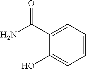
C1(C(=O)N)=CC=CC=C1O
